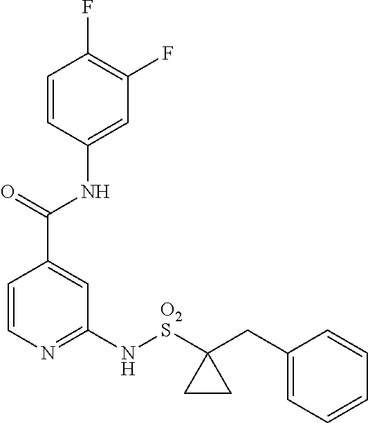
C1=CN=C(N[O2S]C2(CC3=CC=CC=C3)CC2)C=C1C(=O)NC1=CC(F)=C(F)C=C1
